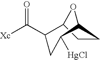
C12CCC(O1)C([HgCl])CC2C([Xc])=O
